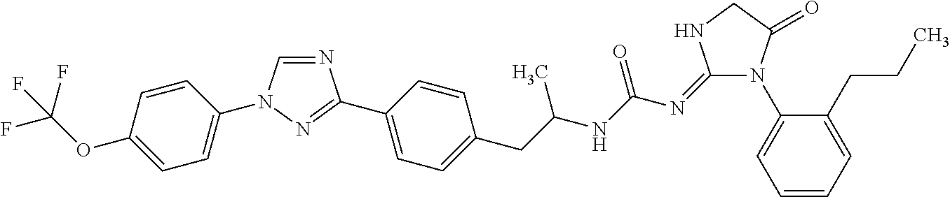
C1=CC(OC(F)(F)F)=CC=C1N1C=NC(C2=CC=C(CC(NC(N=C3N(C4=CC=CC=C4CCC)C(=O)CN3)=O)C)C=C2)=N1
